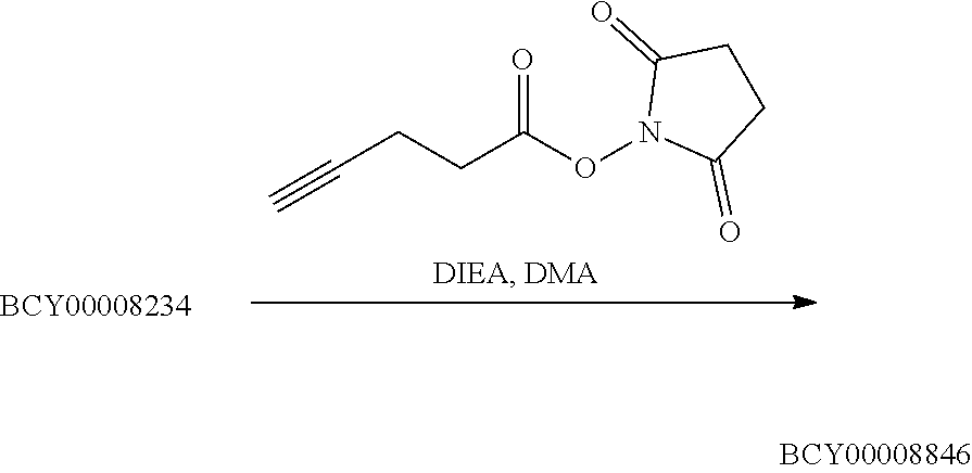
C(CCC(ON1C(=O)CCC1=O)=O)#C
